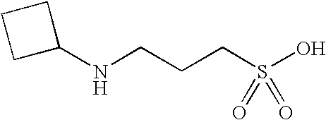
C1(NCCCS(O)(=O)=O)CCC1
